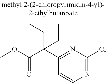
C1(C(C(OC)=O)(CC)CC)=NC(Cl)=NC=C1
